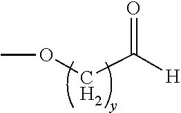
O(CC(=O)[H])C
